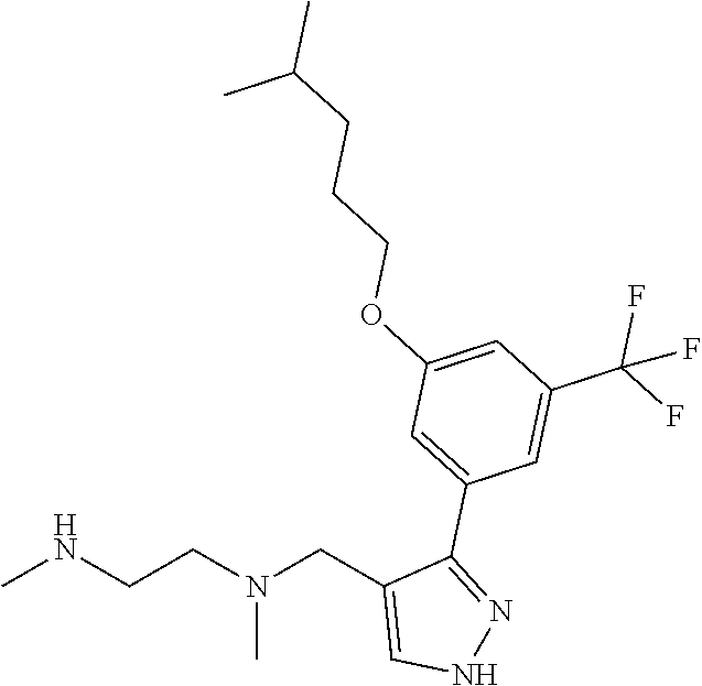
CNCCN(CC1=CNN=C1C1=CC(OCCCC(C)C)=CC(C(F)(F)F)=C1)C
